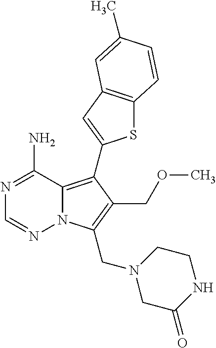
C1(N)=NC=NN2C1=C(C1=CC3=C(S1)C=CC(C)=C3)C(COC)=C2CN1CC(=O)NCC1
